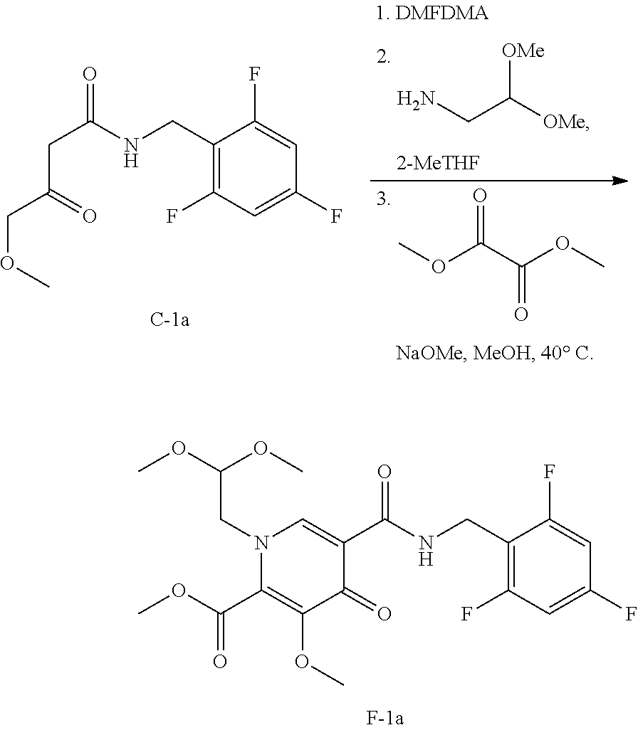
C1(CNC(C2=CN(CC(OC)OC)C(C(OC)=O)=C(OC)C2=O)=O)=C(F)C=C(F)C=C1F.C1(CNC(CC(=O)COC)=O)=C(F)C=C(F)C=C1F.[OMe]C([OMe])CN.O=C(C(OC)=O)OC
